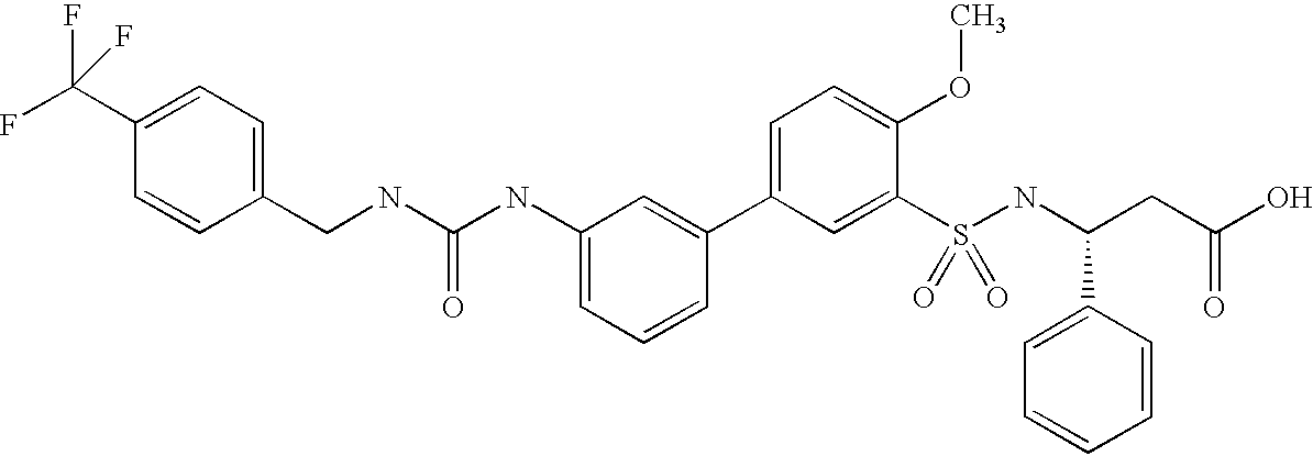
C1(CNC(NC2=CC=CC(C3=CC=C(OC)C(S(=O)(=O)NC(C4=CC=CC=C4)CC(O)=O)=C3)=C2)=O)=CC=C(C(F)(F)F)C=C1
